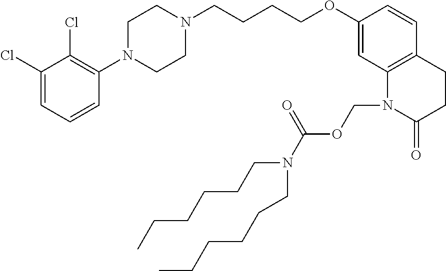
C1(Cl)=CC=CC(N2CCN(CCCCOC3=CC4=C(C=C3)CCC(=O)N4COC(N(CCCCCC)CCCCCC)=O)CC2)=C1Cl
